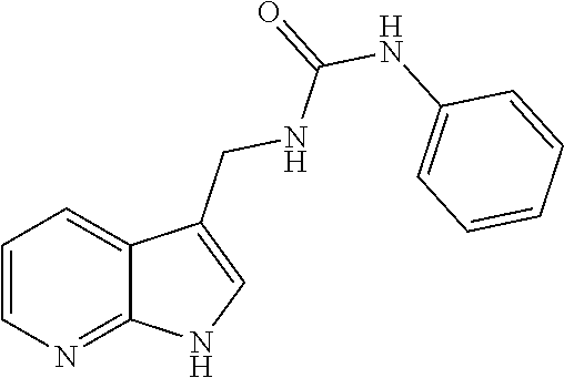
C1=CN=C2C(=C1)C(CNC(NC1=CC=CC=C1)=O)=CN2
